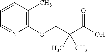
C1(OCC(C(O)=O)(C)C)=C(C)C=CC=N1
